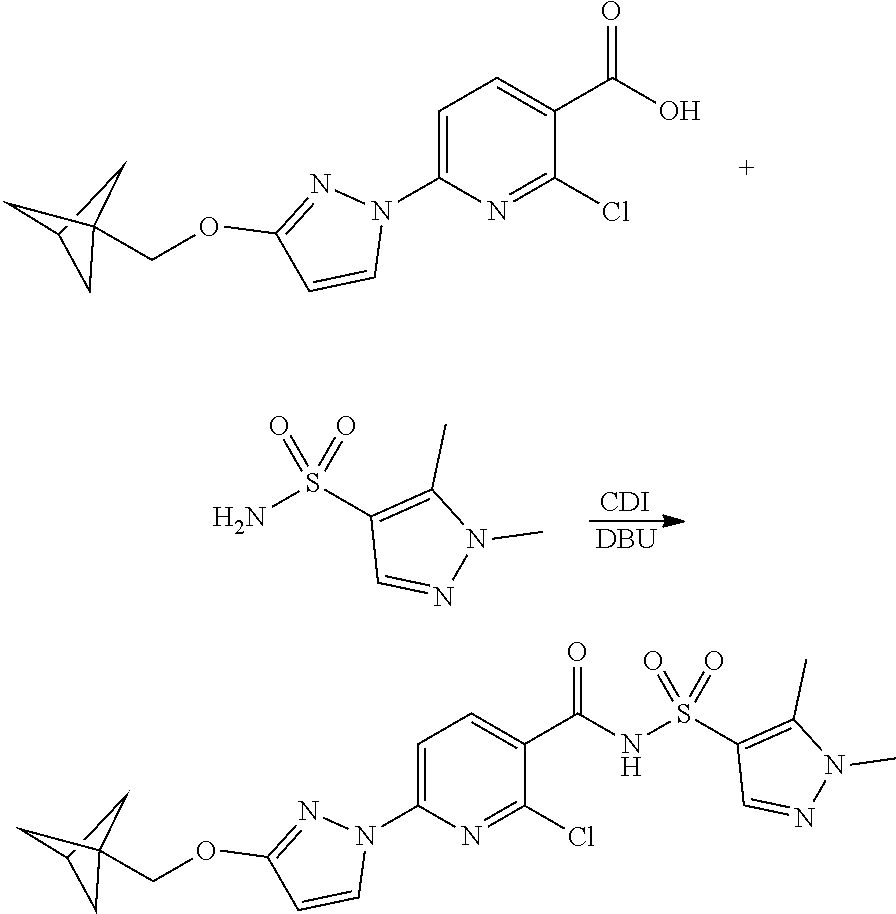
C(OC1=NN(C2=CC=C(C(=O)O)C(Cl)=N2)C=C1)C12CC(C1)C2.[CDI].[DBU].S(=O)(=O)(C1=C(C)N(C)N=C1)N.C(OC1=NN(C2=CC=C(C(=O)NS(=O)(=O)C3=C(C)N(C)N=C3)C(Cl)=N2)C=C1)C12CC(C1)C2
